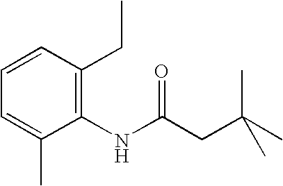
C1=C(C)C(NC(CC(C)(C)C)=O)=C(CC)C=C1
